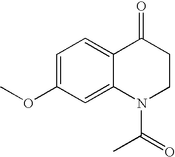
C1=C(OC)C=C2C(=C1)C(=O)CCN2C(=O)C
